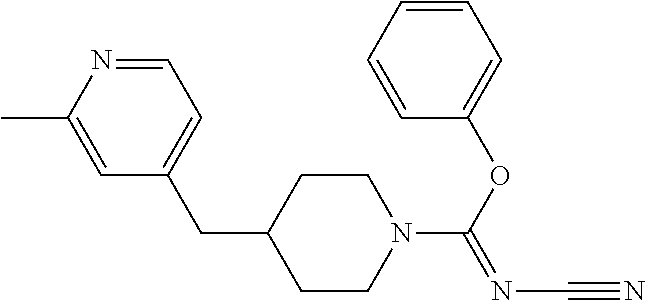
C1=NC(C)=CC(CC2CCN(C(OC3=CC=CC=C3)=NC#N)CC2)=C1
